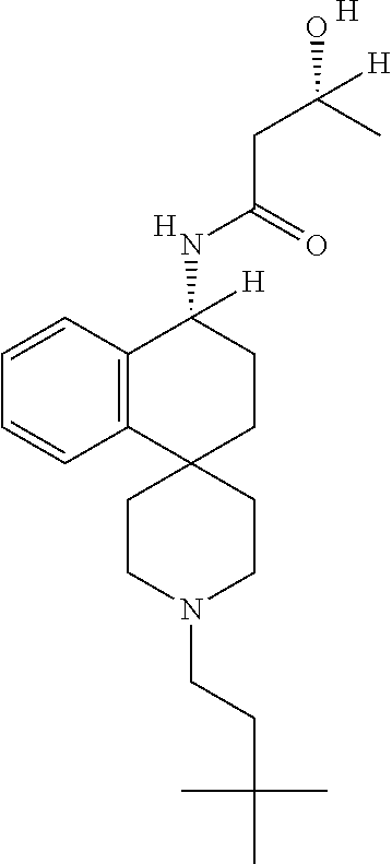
C12=C(C=CC=C1)C(NC(CC(C)(O)[H])=O)([H])CCC21CCN(CCC(C)(C)C)CC1.[H].[H]
